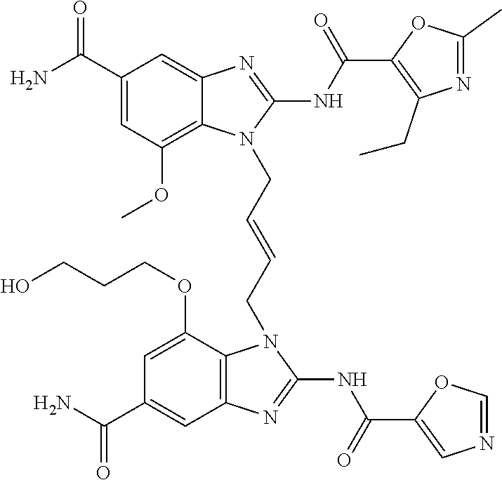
NC(C1=CC(OC)=C2C(=C1)N=C(NC(=O)C1=C(CC)N=C(C)O1)N2CC=CCN1C2=C(C=C(C(N)=O)C=C2OCCCO)N=C1NC(=O)C1=CN=CO1)=O
